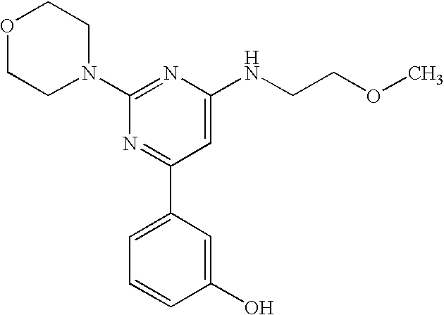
C1(N2CCOCC2)=NC(NCCOC)=CC(C2=CC=CC(O)=C2)=N1
